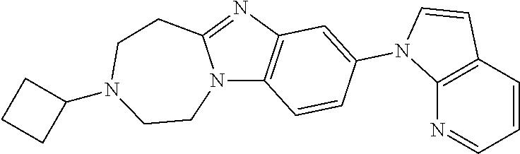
N12C3=C(N=C1CCN(C1CCC1)CC2)C=C(N1C2=C(C=CC=N2)C=C1)C=C3
